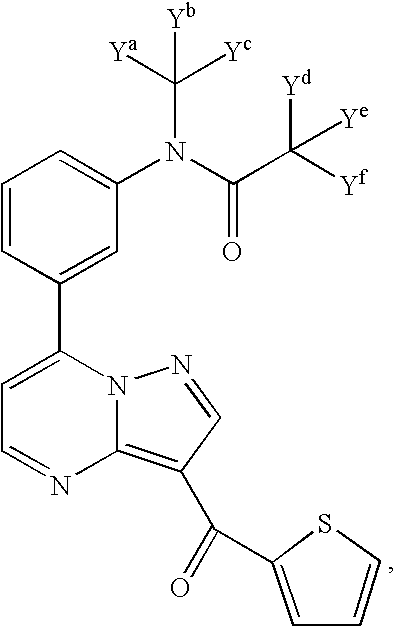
C1(C2=CC(N(C(=O)C([Ye])([Yf])[Yd])C([Yc])([Ya])[Yb])=CC=C2)=CC=NC2=C(C(=O)C3=CC=CS3)C=NN12
